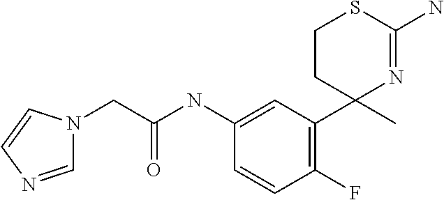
C1=C(NC(CN2C=NC=C2)=O)C=CC(F)=C1C1(C)N=C(N)SCC1
